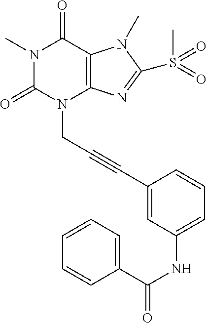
N1(C)C(=O)N(CC#CC2=CC(NC(C3=CC=CC=C3)=O)=CC=C2)C2=C(C1=O)N(C)C(S(C)(=O)=O)=N2
